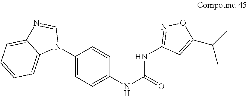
C1(N2C=NC3=CC=CC=C23)=CC=C(NC(=O)NC2=NOC(C(C)C)=C2)C=C1
